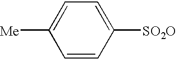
C1=CC([SO2O])=CC=C1[Me]
